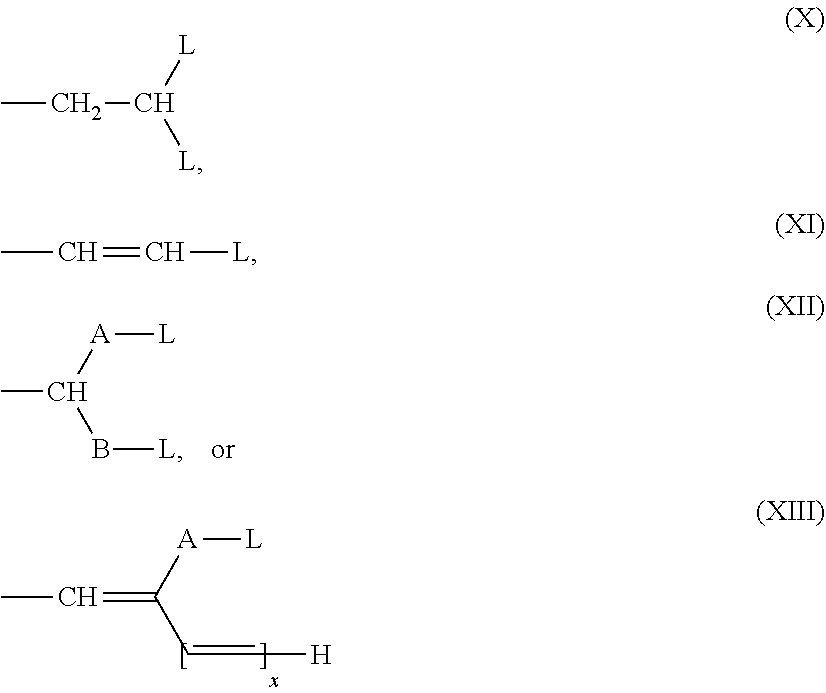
CCC([L])[L].CC(B[L])[A][L].CC=C(C=C[H])[A][L].CC=C[L]
